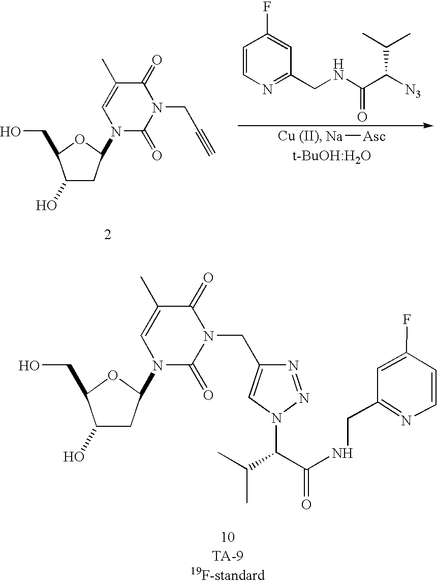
[Na][Asc].C1=CN=C(CNC(C([N3])C(C)C)=O)C=C1F.N1(CC#C)C(=O)C(C)=CN(C2OC(CO)C(O)C2)C1=O.N1(CC2=CN(C(C(NCC3=NC=CC(F)=C3)=O)C(C)C)N=N2)C(=O)C(C)=CN(C2OC(CO)C(O)C2)C1=O
